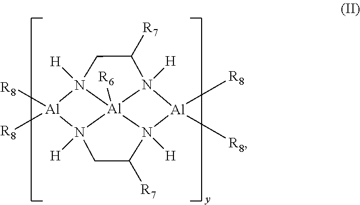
N12([H])CC([R7])N3([H])[Al]14([R6])N([H])(C([R7])CN4([H])[Al]2([R8])[R8])[Al]3([R8])[R8]
